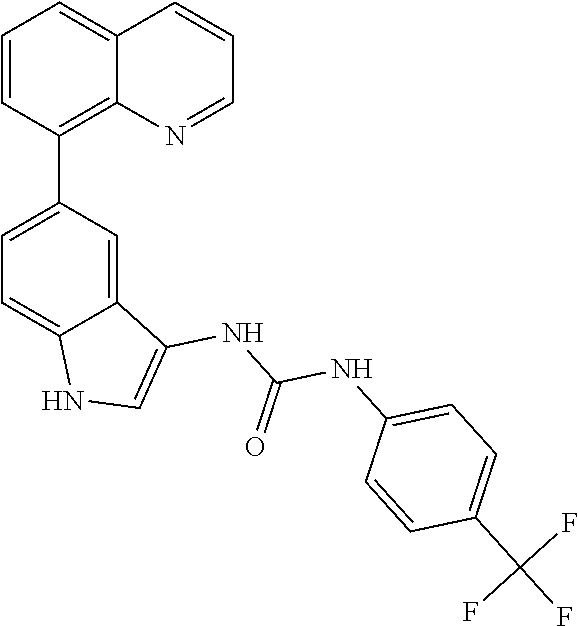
N1=CC=CC2=CC=CC(C3=CC=C4NC=C(NC(NC5=CC=C(C(F)(F)F)C=C5)=O)C4=C3)=C12
